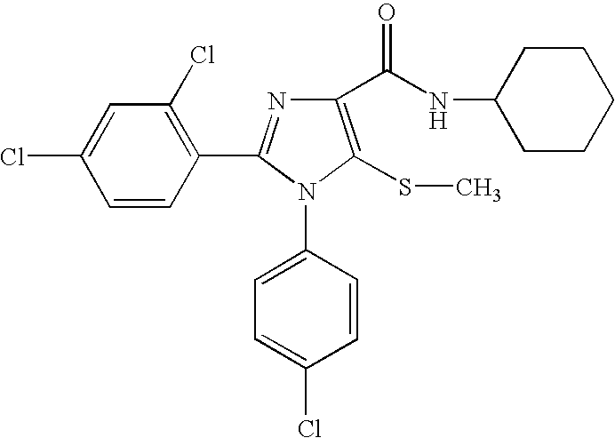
ClC1=CC(Cl)=C(C2=NC(C(NC3CCCCC3)=O)=C(SC)N2C2=CC=C(Cl)C=C2)C=C1
